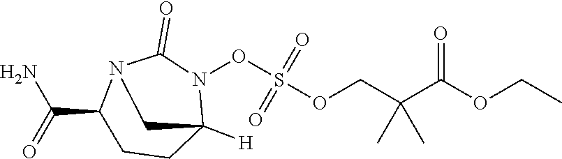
N1(OS(OCC(C(OCC)=O)(C)C)(=O)=O)C(=O)N2C(C(=O)N)CCC1([H])C2
